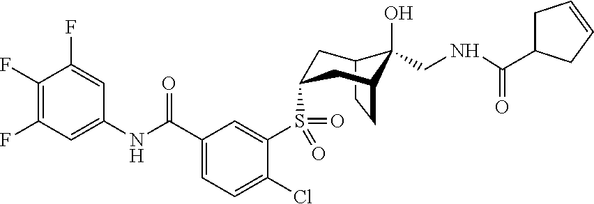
C12CCC(CC(S(C3=CC(C(NC4=CC(F)=C(F)C(F)=C4)=O)=CC=C3Cl)(=O)=O)C1)C2(CNC(=O)C1CC=CC1)O
